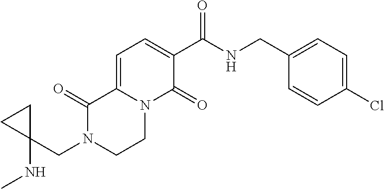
C1=C2N(C(=O)C(C(NCC3=CC=C(Cl)C=C3)=O)=C1)CCN(CC1(NC)CC1)C2=O
